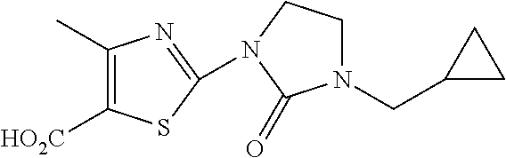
C1(C)=C([HO2C])SC(N2CCN(CC3CC3)C2=O)=N1
